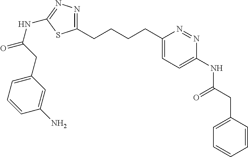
C1(CCCCC2=CC=C(NC(CC3=CC=CC=C3)=O)N=N2)=NN=C(NC(CC2=CC=CC(N)=C2)=O)S1
